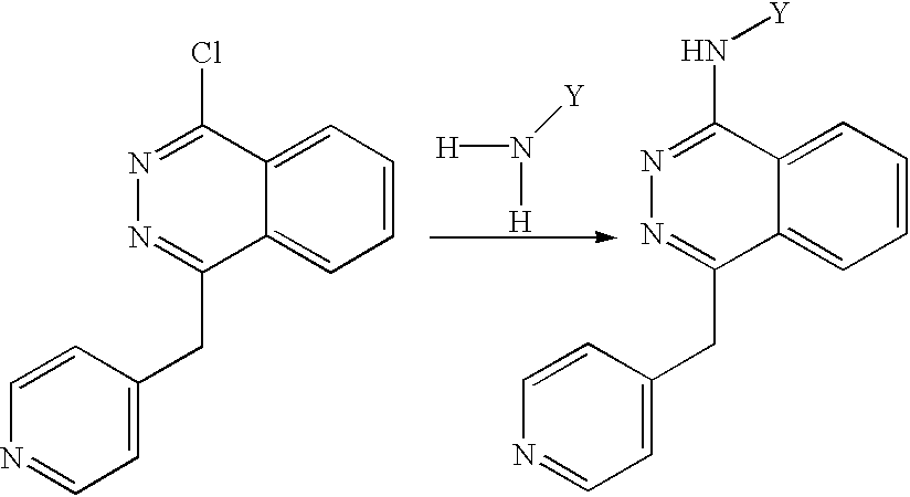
C1(CC2=NN=C(Cl)C3=CC=CC=C23)=CC=NC=C1.C1(CC2=NN=C(N[Y])C3=CC=CC=C23)=CC=NC=C1.[H]N([H])[Y]
